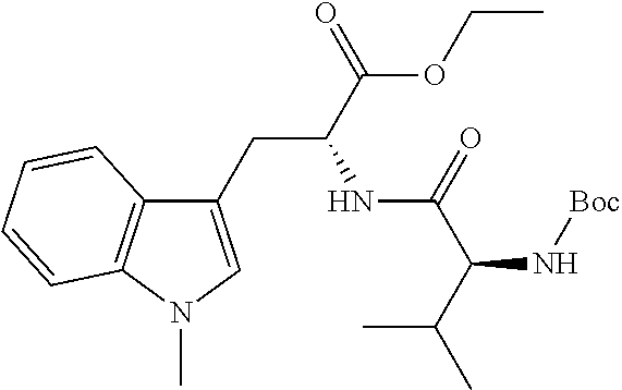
C1(CC(C(=O)OCC)NC(C(N[Boc])C(C)C)=O)=CN(C)C2=C1C=CC=C2
